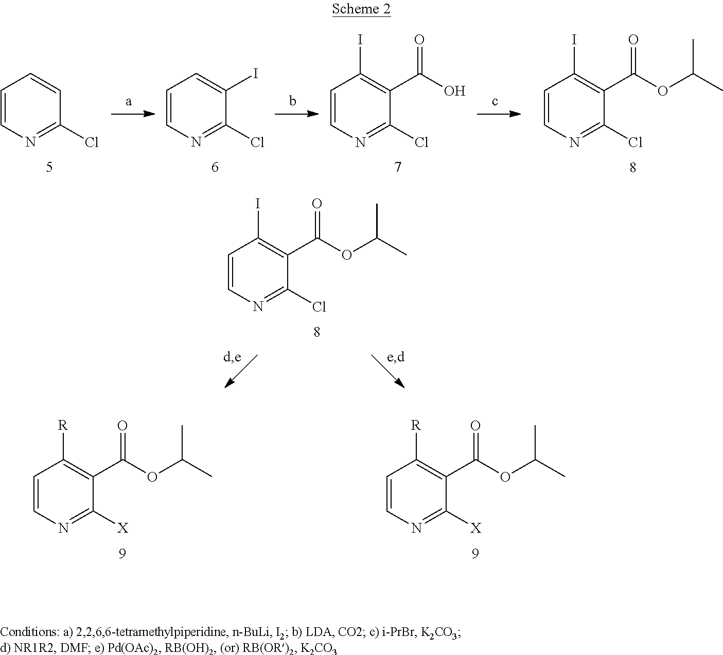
C1=CN=C(Cl)C=C1.C1=CN=C(Cl)C(I)=C1.C1=CN=C(Cl)C(C(O)=O)=C1I.C1=CN=C(Cl)C(C(OC(C)C)=O)=C1I.C1=CN=C(Cl)C(C(OC(C)C)=O)=C1I.C1=CN=C([X])C(C(OC(C)C)=O)=C1[R].C1=CN=C([X])C(C(OC(C)C)=O)=C1[R]
